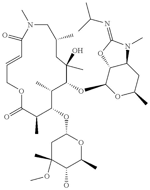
C1=CC(=O)N(C)CC(C)CC(C)(O)C(OC2OC(C)CC3C2OC(=NC(C)C)N3C)C(C)C(OC2CC(C)(OC)C(O)C(C)O2)C(C)C(=O)OC1
